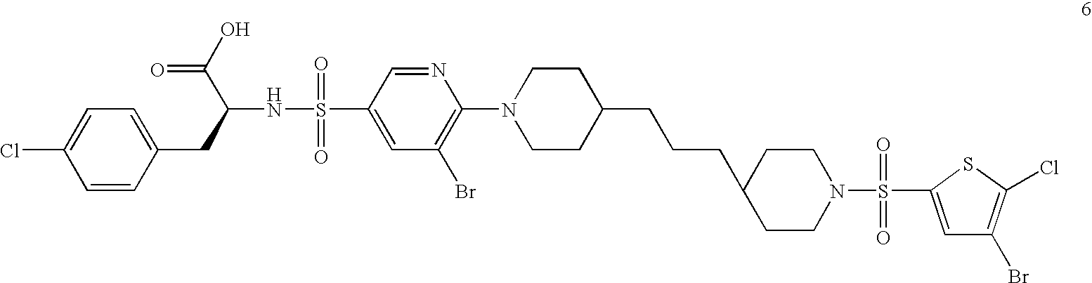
C1=CC(CC(NS(=O)(=O)C2=CC(Br)=C(N3CCC(CCCC4CCN(S(=O)(=O)C5=CC(Br)=C(Cl)S5)CC4)CC3)N=C2)C(O)=O)=CC=C1Cl
